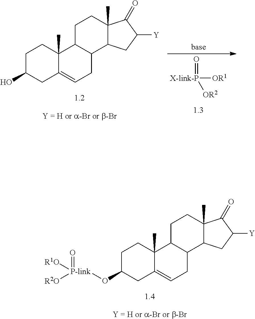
C1C(O[P-link]([R2O])(=O)[R1O])CC2=CCC3C(C2(C)C1)CCC1(C)C3CC([Y])C1=O.C1C(O)CC2=CCC3C(C2(C)C1)CCC1(C)C3CC([Y])C1=O.O=[X-link-P]([OR1])[OR2]
